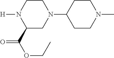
C1(C(OCC)=O)CN(C2CCN(C)CC2)CCN1[H]
